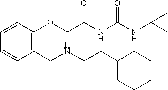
C1(CC(NCC2=C(OCC(NC(NC(C)(C)C)=O)=O)C=CC=C2)C)CCCCC1
